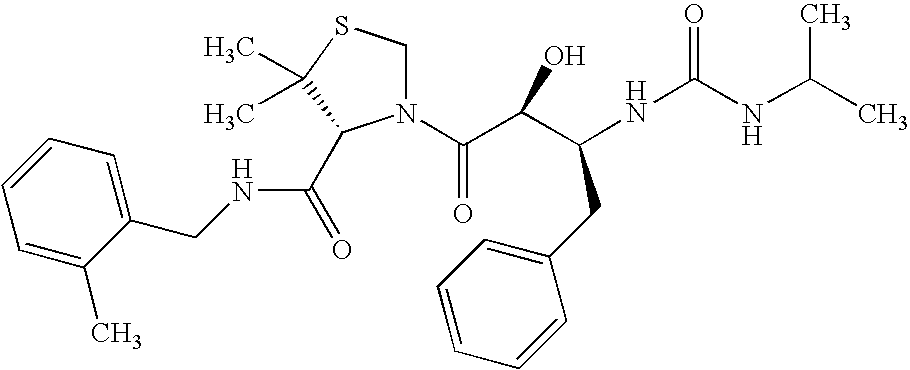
CC(C)NC(NC(C(C(N1CSC(C)(C)C1C(=O)NCC1=CC=CC=C1C)=O)O)CC1=CC=CC=C1)=O
